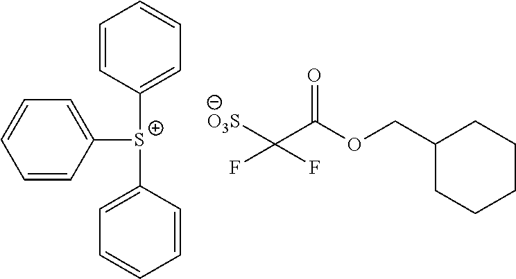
C(C1CCCCC1)OC(C([O3S])(F)F)=O.C1=CC([S+](C2=CC=CC=C2)C2=CC=CC=C2)=CC=C1
